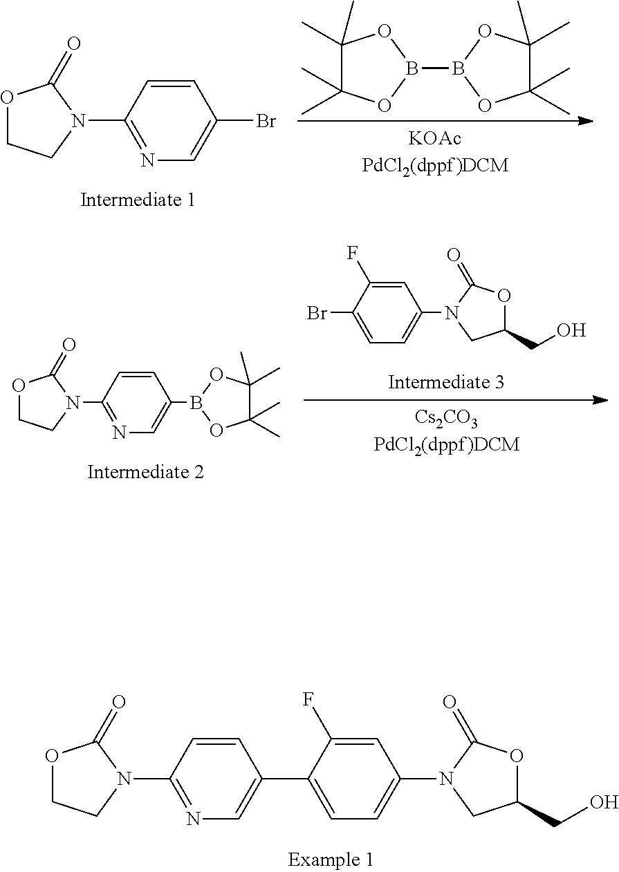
O1CCN(C2=NC=C(Br)C=C2)C1=O.C1(C)(C)C(C)(C)OB(B2OC(C)(C)C(C)(C)O2)O1.O1CCN(C2=NC=C(B3OC(C)(C)C(C)(C)O3)C=C2)C1=O.C1=C(F)C(Br)=CC=C1N1CC(CO)OC1=O.O1CCN(C2=NC=C(C3=CC=C(N4CC(CO)OC4=O)C=C3F)C=C2)C1=O
